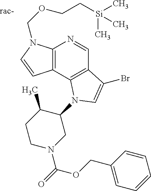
C12=C(N(COCC[Si](C)(C)C)C=C1)N=CC1=C2N(C2C(C)CCN(C(=O)OCC3=CC=CC=C3)C2)C=C1Br
